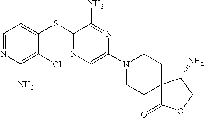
C1=C(SC2=NC=C(N3CCC4(CC3)C(=O)OCC4N)N=C2N)C(Cl)=C(N)N=C1
